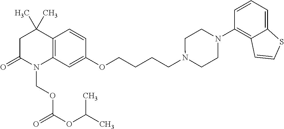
C1C(=O)N(COC(=O)OC(C)C)C2=C(C1(C)C)C=CC(OCCCCN1CCN(C3=C4C(=CC=C3)SC=C4)CC1)=C2
